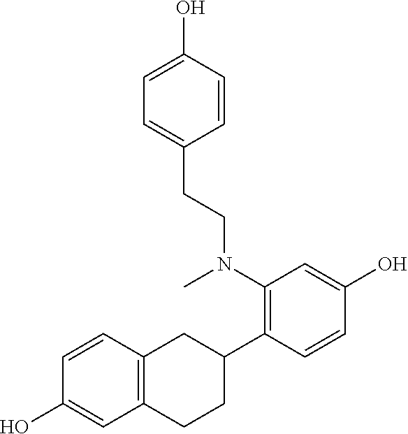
C1(N(CCC2=CC=C(O)C=C2)C)=C(C2CC3=C(CC2)C=C(O)C=C3)C=CC(O)=C1
